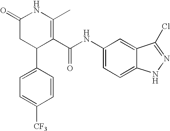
C1=C(C2C(C(NC3=CC=C4C(=C3)C(Cl)=NN4)=O)=C(C)NC(=O)C2)C=CC([CF3])=C1
